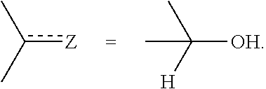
Cc(C)[Z].CC([H])([OH])C
